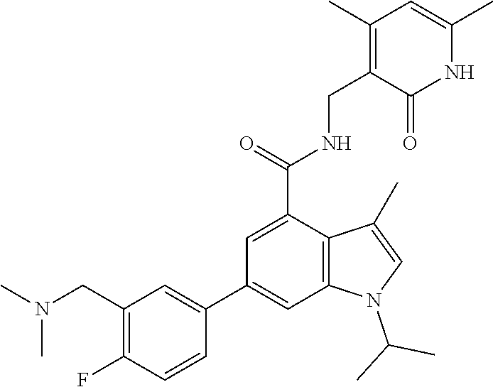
N(C(=O)C1=CC(C2=CC(CN(C)C)=C(F)C=C2)=CC2=C1C(C)=CN2C(C)C)CC1=C(C)C=C(C)NC1=O
